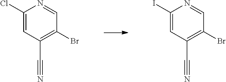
C1(Cl)=CC(C#N)=C(Br)C=N1.C1(I)=CC(C#N)=C(Br)C=N1
